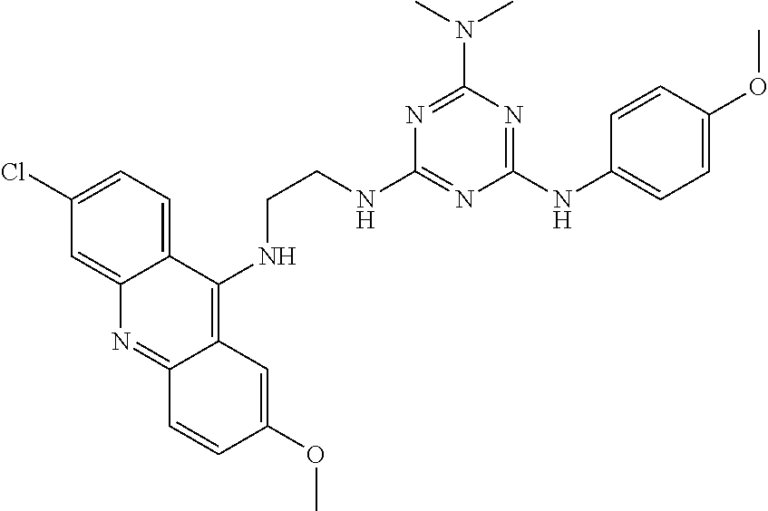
C(NC1=C2C(=NC3=CC(Cl)=CC=C13)C=CC(OC)=C2)CNC1=NC(NC2=CC=C(OC)C=C2)=NC(N(C)C)=N1
